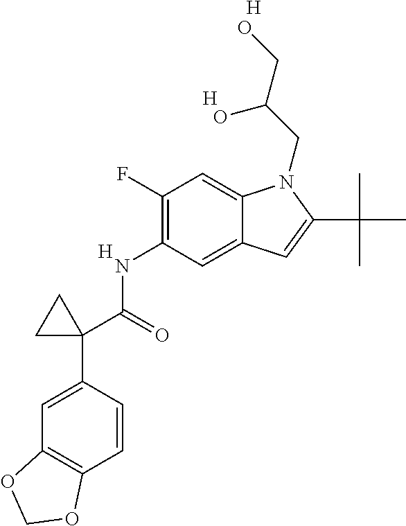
N(C1=C(F)C=C2C(=C1)C=C(C(C)(C)C)N2CC(CO)O)C(C1(C2=CC3=C(C=C2)OCO3)CC1)=O.[H].[H].[H]
